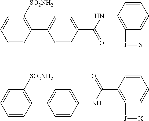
C1=CC=CC(C2=CC=C(C(NC3=C([J][X])C=CC=C3)=O)C=C2)=C1[SO2NH2].C1=CC=CC(C2=CC=C(NC(C3=C([J][X])C=CC=C3)=O)C=C2)=C1[SO2NH2]
